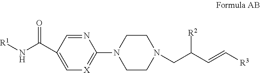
C(C1=C[X]=C(N2CCN(CC(C=C[R3])[R2])CC2)N=C1)(=O)N[R1]
